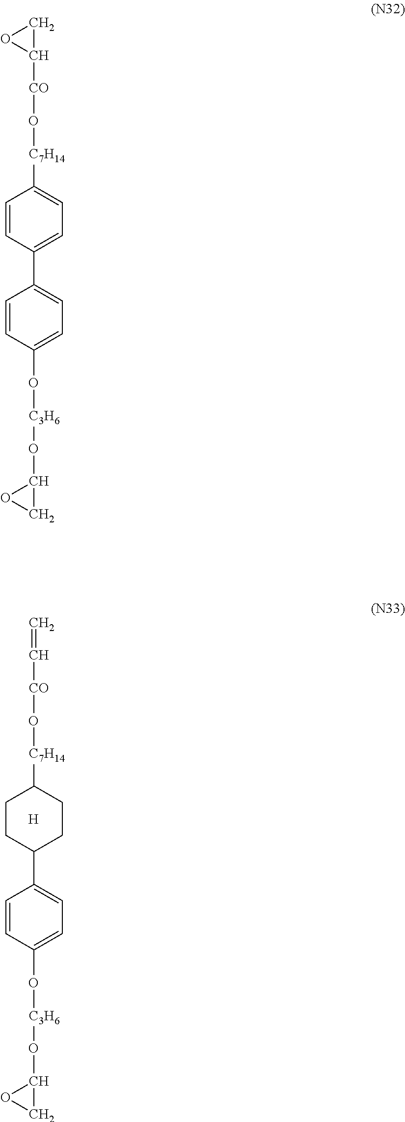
[H].C=C[CO]O[C7H14]C1CCC(C2=CC=C(O[C3H6]OC3CO3)C=C2)CC1.C1C([CO]O[C7H14]C2=CC=C(C3=CC=C(O[C3H6]OC4CO4)C=C3)C=C2)O1
